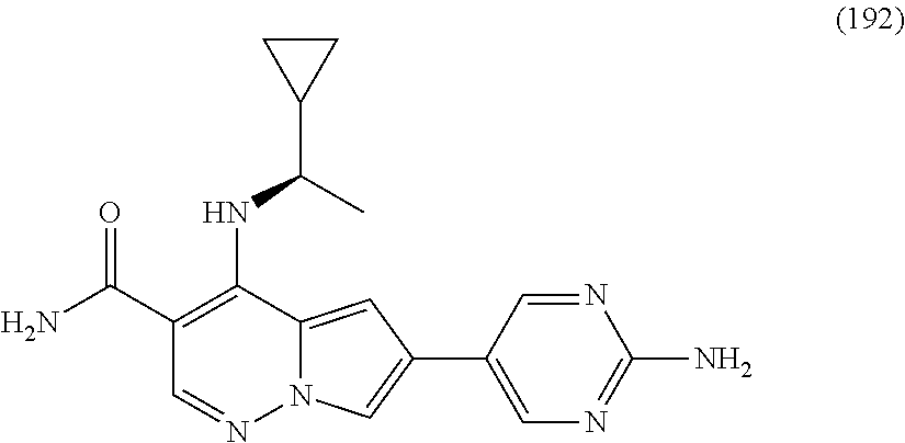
C12=CC(C3=CN=C(N)N=C3)=CN1N=CC(C(N)=O)=C2NC(C1CC1)C
